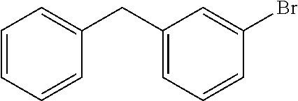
C1=CC=CC(CC2=CC=CC(Br)=C2)=C1
